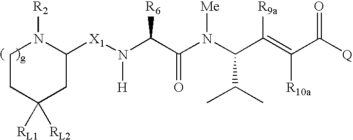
[X1](N(C(C(N(C(C(=C(C([Q])=O)[R10a])[R9a])C(C)C)[Me])=O)[R6])[H])C1N([R2])CCC([RL2])([RL1])C1
